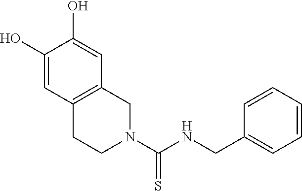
C1(CNC(N2CC3=C(CC2)C=C(O)C(O)=C3)=S)=CC=CC=C1
